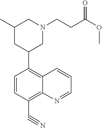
C1=CC(C#N)=C2C(=C1C1CN(CCC(OC)=O)CC(C)C1)C=CC=N2
